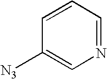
N1=CC=CC([N3])=C1
